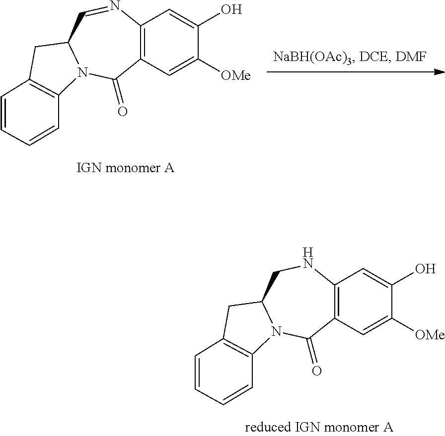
C12=C(C=C([OMe])C(O)=C1)C(=O)N1C(CN2)CC2=C1C=CC=C2.C12=C(C=C([OMe])C(O)=C1)C(=O)N1C(C=N2)CC2=C1C=CC=C2
